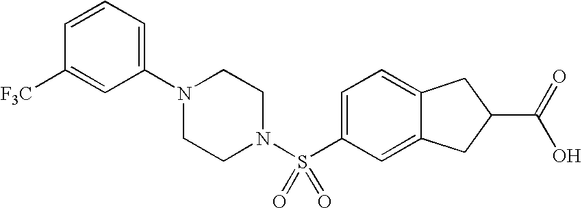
C1(N2CCN(S(C3=CC=C4C(=C3)CC(C(=O)O)C4)(=O)=O)CC2)=CC=CC([F3C])=C1
